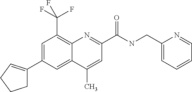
C1(C)=CC(C(NCC2=CC=CC=N2)=O)=NC2=C(C(F)(F)F)C=C(C3=CCCC3)C=C12
